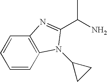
C1=CC=CC2=C1N=C(C(C)N)N2C1CC1
